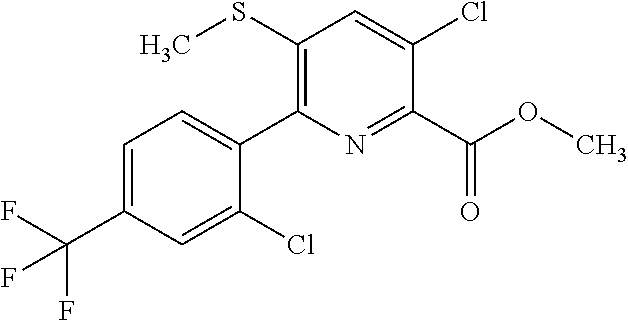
C1=C(C(F)(F)F)C=C(Cl)C(C2=C(SC)C=C(Cl)C(C(OC)=O)=N2)=C1
